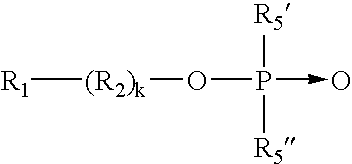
[R1][(R2)k]OP(->O)([R5])[R5]
